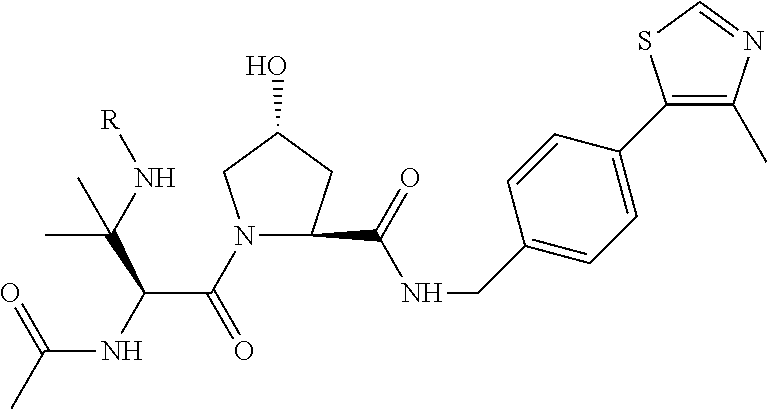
N1(C(C(NC(C)=O)C(N[R])(C)C)=O)CC(O)CC1C(NCC1=CC=C(C2=C(C)N=CS2)C=C1)=O
